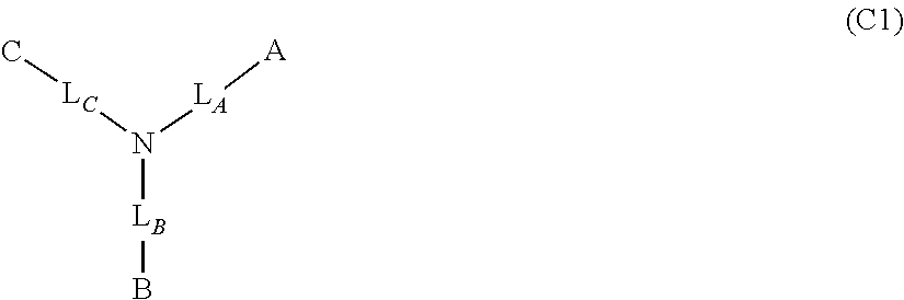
N([LA][A])([LC]C)[LB]B
